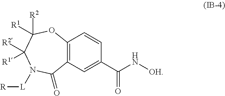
C12=C(C=C(C(=O)N[OH])C=C1)C(=O)N([L][R])C([R2])([R1])C([R2])([R1])O2
